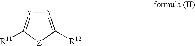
[Y]1=C([R12])[Z]C([R11])=[Y]1
